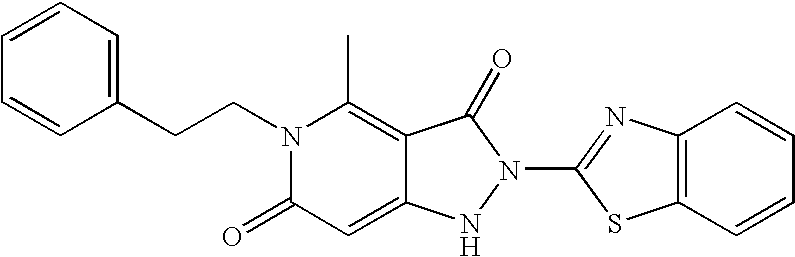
C1=CC=C(CCN2C(=O)C=C3C(=C2C)C(=O)N(C2=NC4=C(S2)C=CC=C4)N3)C=C1
